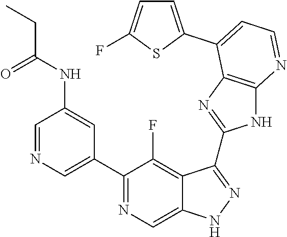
C1=NC=C(C2=NC=C3C(=C2F)C(C2=NC4=C(N2)N=CC=C4C2=CC=C(F)S2)=NN3)C=C1NC(CC)=O
